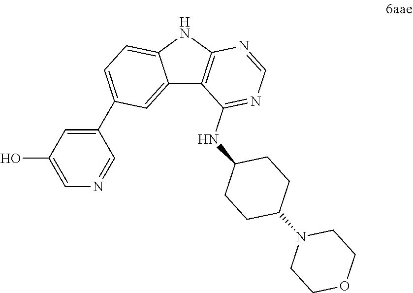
C1COCCN1C1CCC(NC2=NC=NC3=C2C2=CC(C4=CC(O)=CN=C4)=CC=C2N3)CC1
